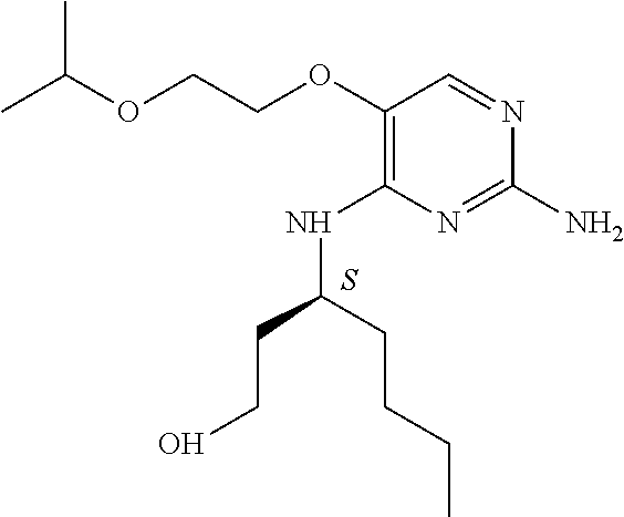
S.C1(N)=NC(NC(CCO)CCCC)=C(OCCOC(C)C)C=N1
